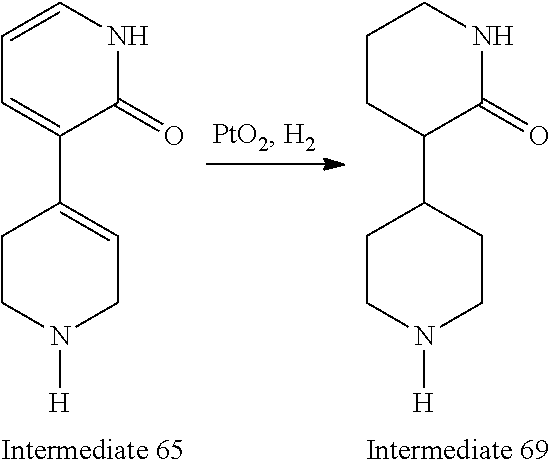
C1(C2=CCN([H])CC2)=CC=CNC1=O.C1(C2CCN([H])CC2)C(=O)NCCC1
